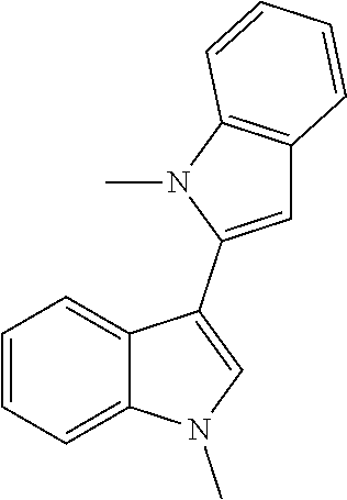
C1=CC=C2C(=C1)C(C1=CC3=C(N1C)C=CC=C3)=CN2C
